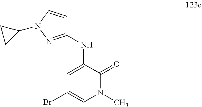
C1=C(NC2=NN(C3CC3)C=C2)C(=O)N(C)C=C1Br
